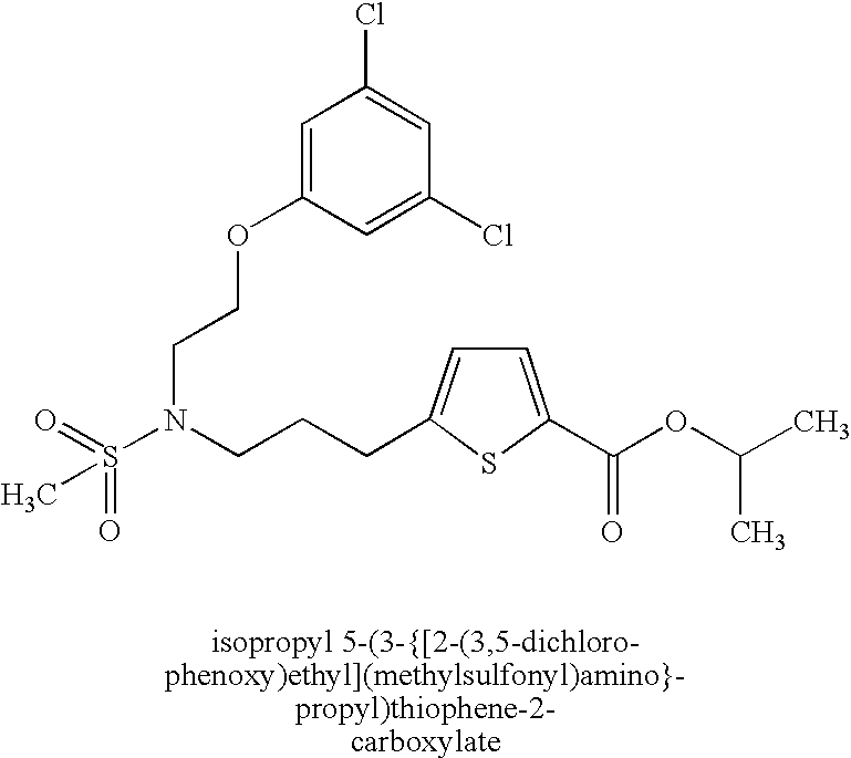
C1=C(OCCN(S(=O)(=O)C)CCCC2=CC=C(C(OC(C)C)=O)S2)C=C(Cl)C=C1Cl
